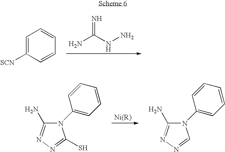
NC(NN)=N.C1=C([SCN])C=CC=C1.N1(C2=CC=CC=C2)C(N)=NN=C1S.N1(C2=CC=CC=C2)C(N)=NN=C1
